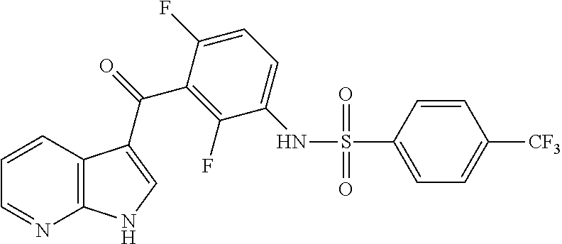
C1=CC2=C(N=C1)NC=C2C(C1=C(F)C(NS(C2=CC=C([CF3])C=C2)(=O)=O)=CC=C1F)=O
